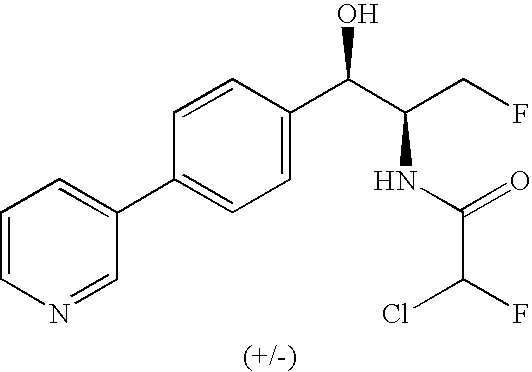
C1=CC(C(C(CF)NC(=O)C(F)Cl)O)=CC=C1C1=CC=CN=C1
